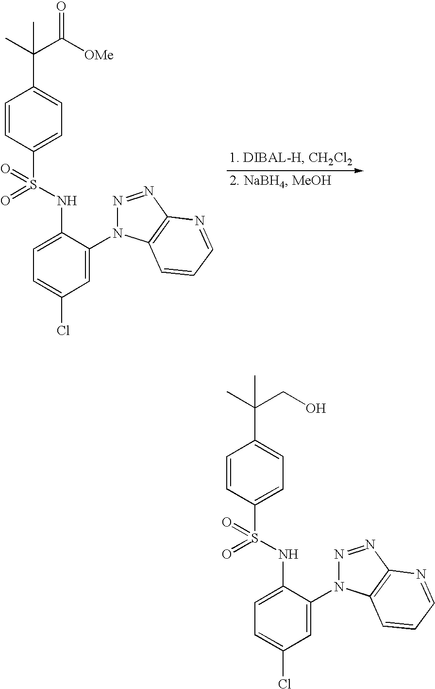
C1=C(N2N=NC3=C2C=CC=N3)C(NS(=O)(C2=CC=C(C(C([OMe])=O)(C)C)C=C2)=O)=CC=C1Cl.C1=C(N2N=NC3=C2C=CC=N3)C(NS(=O)(C2=CC=C(C(CO)(C)C)C=C2)=O)=CC=C1Cl
